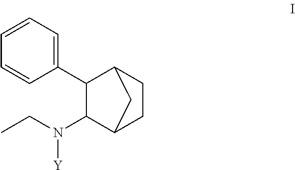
C1=CC=C(C2C(N([Y])CC)C3CCC2C3)C=C1
